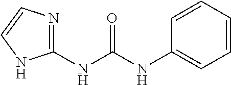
N(C(NC1=NC=CN1)=O)C1=CC=CC=C1
